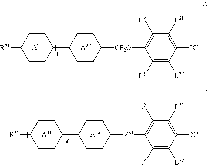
C1([LS])=C([L22])C([X0])=C([L21])C([LS])=C1[CF2O]C1CCC(C2CCC([R21])CC2)CC1.[A21].[A22].C1([LS])=C([L32])C([X0])=C([L31])C([LS])=C1[Z31]C1CCC(C2CCC([R31])CC2)CC1.[A31].[A32]
